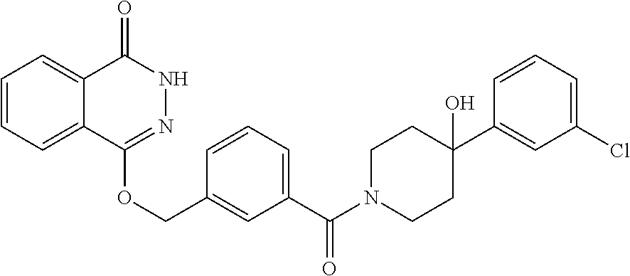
C1=CC=C2C(=C1)C(=O)NN=C2OCC1=CC(C(N2CCC(C3=CC(Cl)=CC=C3)(O)CC2)=O)=CC=C1
